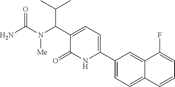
NC(N([Me])C(C(C)C)C1=CC=C(C2=CC=C3C(=C2)C(F)=CC=C3)NC1=O)=O
